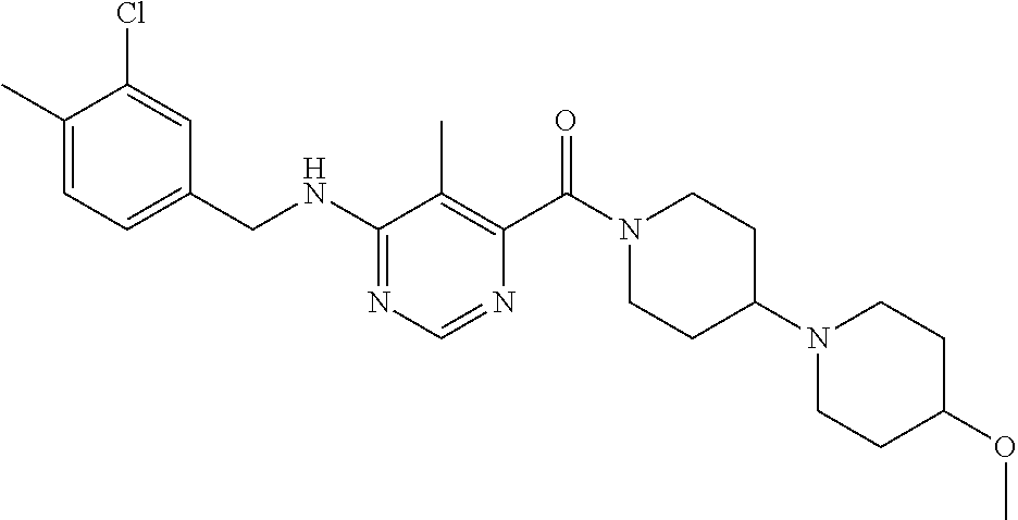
N1=C(NCC2=CC=C(C)C(Cl)=C2)C(C)=C(C(=O)N2CCC(N3CCC(OC)CC3)CC2)N=C1
